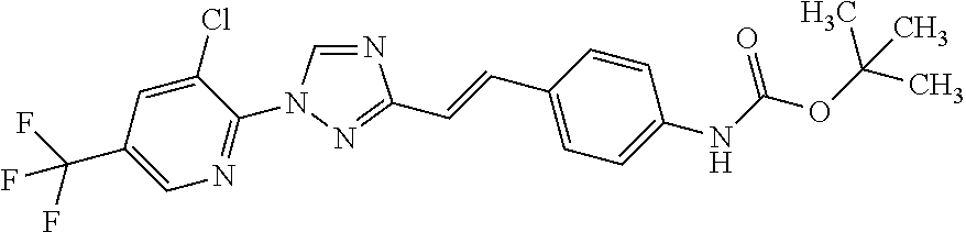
C1(N2C=NC(C=CC3=CC=C(NC(OC(C)(C)C)=O)C=C3)=N2)=NC=C(C(F)(F)F)C=C1Cl
